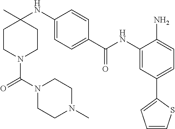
C1CN(C(N2CCN(C)CC2)=O)CCC1(NC1=CC=C(C(NC2=CC(C3=CC=CS3)=CC=C2N)=O)C=C1)C
